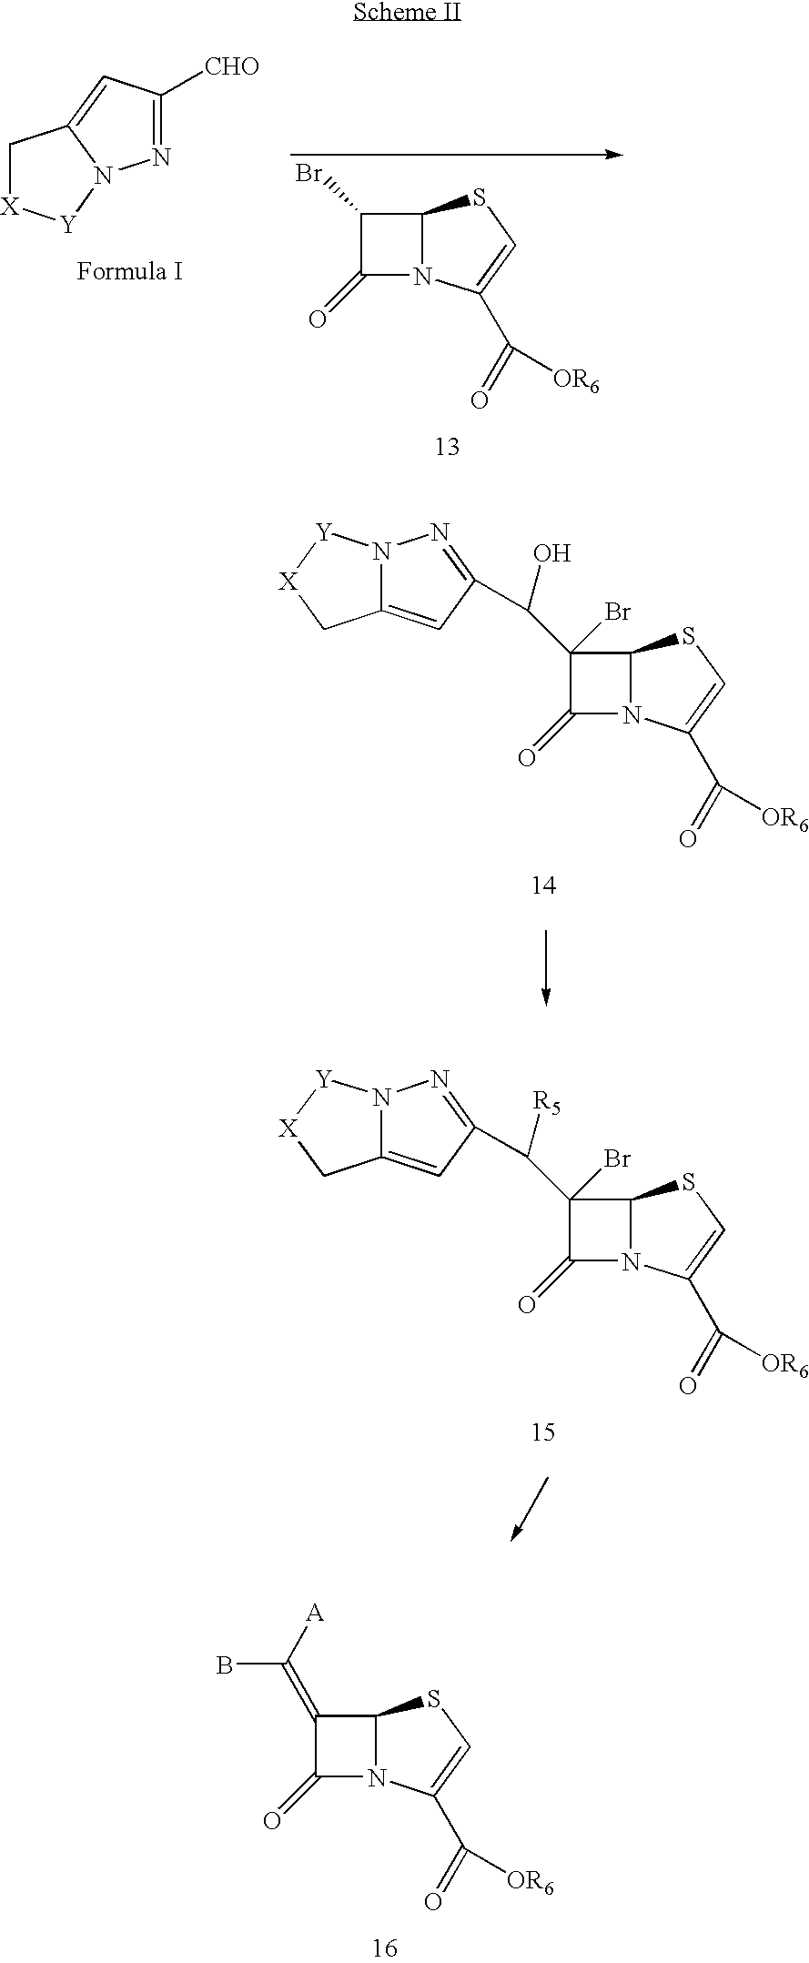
C1[X][Y]N2C1=CC([CHO])=N2.C12N(C(C(=O)[OR6])=CS1)C(=O)C2Br.C12N(C(C(=O)[OR6])=CS1)C(=O)C2(Br)C(O)C1=NN2C(=C1)C[X][Y]2.C12N(C(C(=O)[OR6])=CS1)C(=O)C2(Br)C([R5])C1=NN2C(=C1)C[X][Y]2.C12N(C(C(=O)[OR6])=CS1)C(=O)C2=C([A])B
